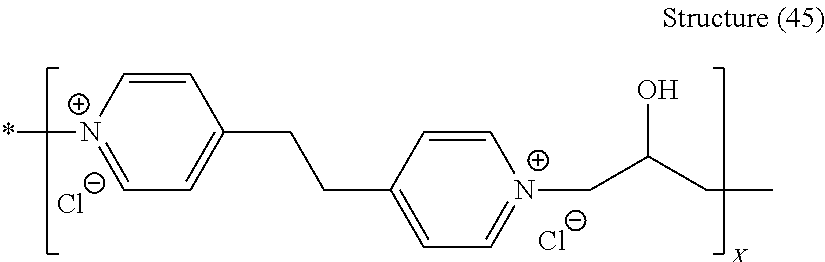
C1(CCC2=CC=[N+](CC(O)CC)C=C2)=CC=[N+](*)C=C1.[Cl-].[Cl-]
